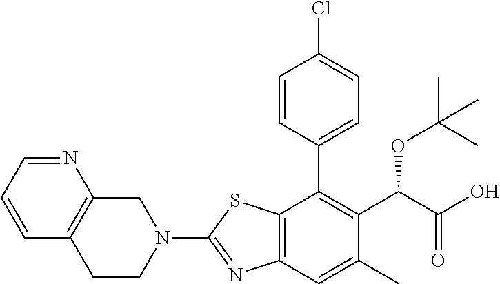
C1=CC2=C(N=C1)CN(C1=NC3=C(S1)C(C1=CC=C(Cl)C=C1)=C(C(OC(C)(C)C)C(=O)O)C(C)=C3)CC2
